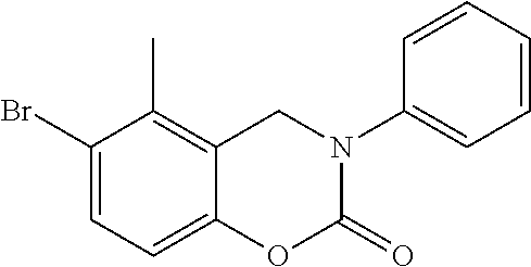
C1(Br)=CC=C2C(=C1C)CN(C1=CC=CC=C1)C(=O)O2
